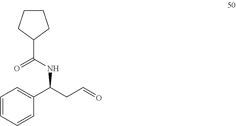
C1=CC=CC(C(CC=O)NC(C2CCCC2)=O)=C1
